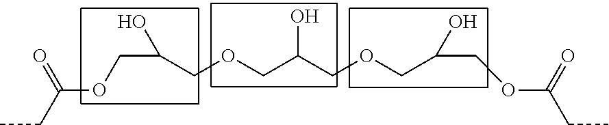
C(COCC(COCC(COC(=O)CC)O)O)(COC(CC)=O)O
